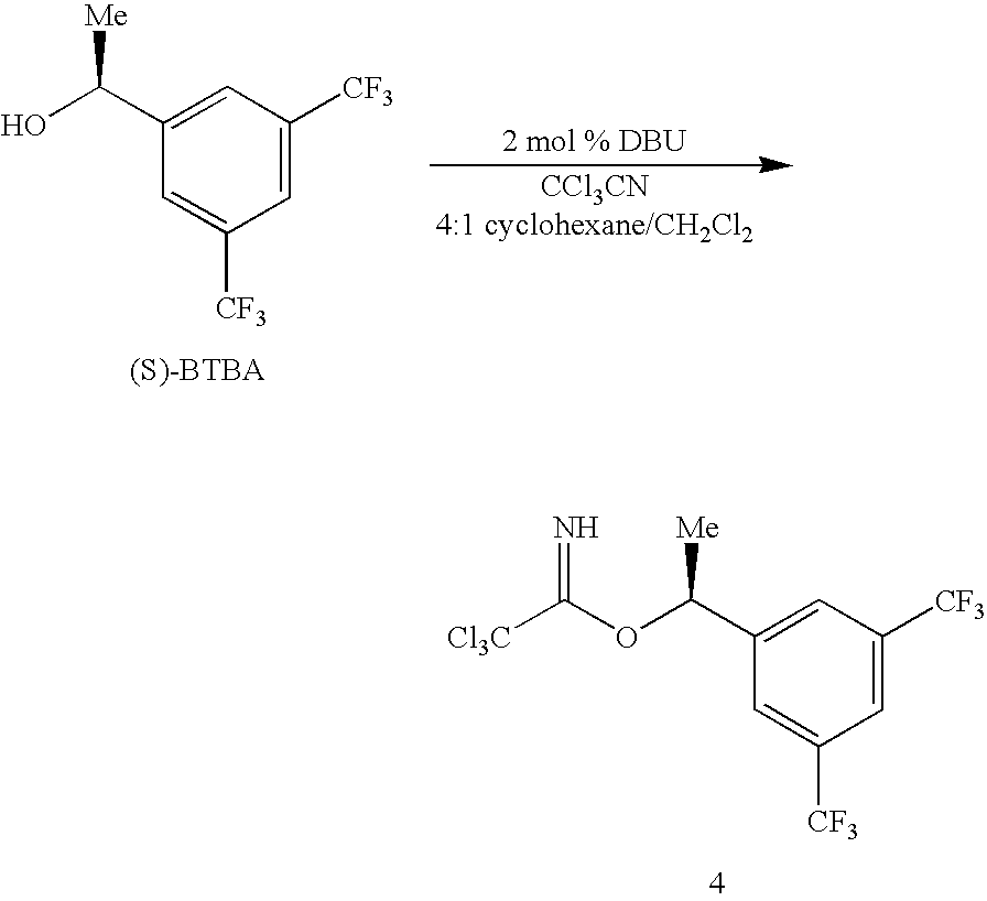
C1(C(O)[Me])=CC([CF3])=CC([CF3])=C1.C1(C(OC([Cl3C])=N)[Me])=CC([CF3])=CC([CF3])=C1
